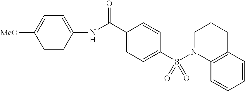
C1=C(NC(C2=CC=C(S(N3CCCC4=C3C=CC=C4)(=O)=O)C=C2)=O)C=CC([MeO])=C1
